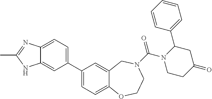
C1(C2=CC=C3C(=C2)NC(C)=N3)=CC=C2C(=C1)CN(C(N1CCC(=O)CC1C1=CC=CC=C1)=O)CCO2
